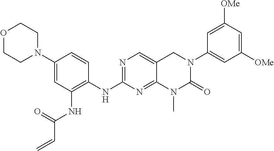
C1(N2CCOCC2)=CC(NC(C=C)=O)=C(NC2=NC=C3C(=N2)N(C)C(=O)N(C2=CC([OMe])=CC([OMe])=C2)C3)C=C1
